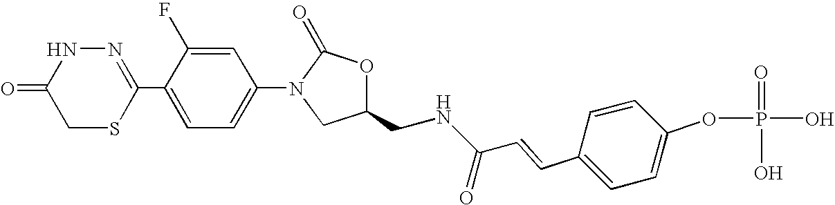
N1=C(C2=CC=C(N3CC(CNC(C=CC4=CC=C(OP(=O)(O)O)C=C4)=O)OC3=O)C=C2F)SCC(=O)N1
